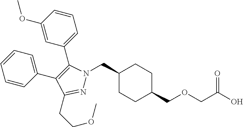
C1(CN2N=C(CCOC)C(C3=CC=CC=C3)=C2C2=CC=CC(OC)=C2)CCC(COCC(O)=O)CC1
